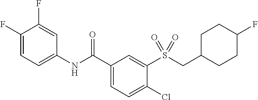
C1(F)=CC=C(NC(C2=CC=C(Cl)C(S(=O)(=O)CC3CCC(F)CC3)=C2)=O)C=C1F
